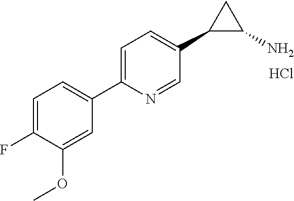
C1=C(F)C(OC)=CC(C2=CC=C(C3C(N)C3)C=N2)=C1.Cl
